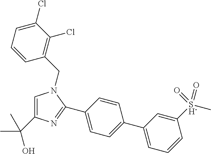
C1=C(C(C)(C)O)N=C(C2=CC=C(C3=CC=CC([S-](=O)(C)=O)=C3)C=C2)N1CC1=C(Cl)C(Cl)=CC=C1
